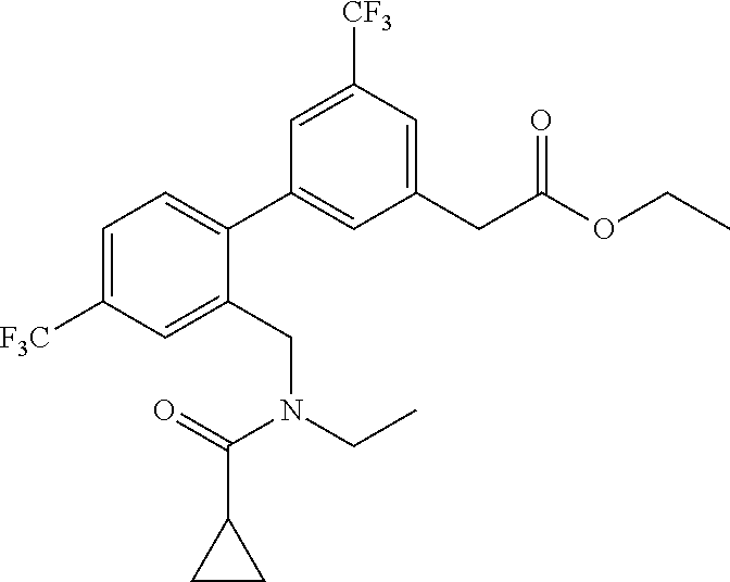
C1=C([F3C])C=C(CN(C(=O)C2CC2)CC)C(C2=CC(CC(OCC)=O)=CC([CF3])=C2)=C1
